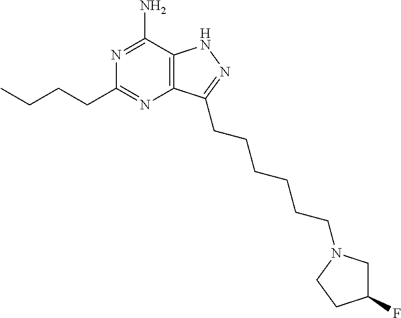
C12=C(C(N)=NC(CCCC)=N1)NN=C2CCCCCCN1CC(F)CC1
